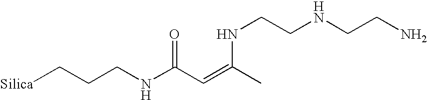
[Silica]CCCNC(C=C(C)NCCNCCN)=O
